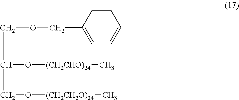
C1=C(COCC(CO[(CH2CH2O)24]C)O[(CH2CHO)24]C)C=CC=C1
